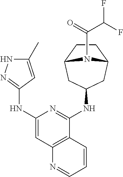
N(C1CC2CCC(C1)N2C(C(F)F)=O)C1=NC(NC2=NNC(C)=C2)=CC2=C1C=CC=N2
